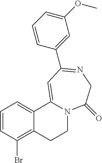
C1=CC(Br)=C2C(=C1)C1=CC(C3=CC(OC)=CC=C3)=NCC(=O)N1CC2
